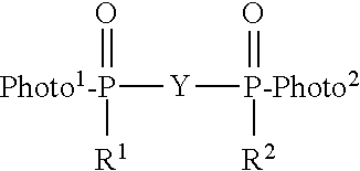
O=[Photo1-P]([Y][P-Photo2](=O)[R2])[R1]
